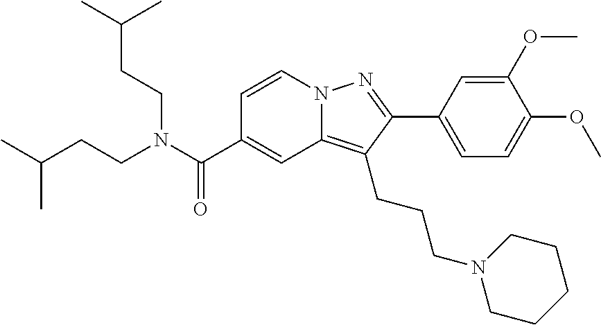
C1=CN2C(=C(CCCN3CCCCC3)C(C3=CC=C(OC)C(OC)=C3)=N2)C=C1C(N(CCC(C)C)CCC(C)C)=O
